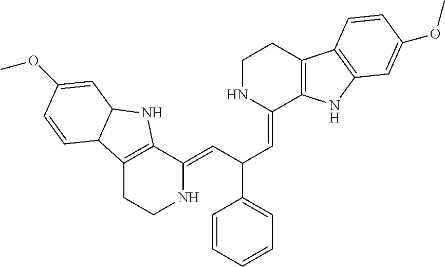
C12=C(C(=CC(C=C3C4=C(CCN3)C3=C(N4)C=C(OC)C=C3)C3=CC=CC=C3)NCC1)NC1C2C=CC(OC)=C1
